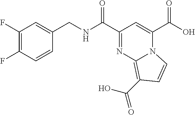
C1(F)=C(F)C=CC(CNC(C2=NC3=C(C(O)=O)C=CN3C(C(O)=O)=C2)=O)=C1
